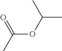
O=C(C)OC(C)C
